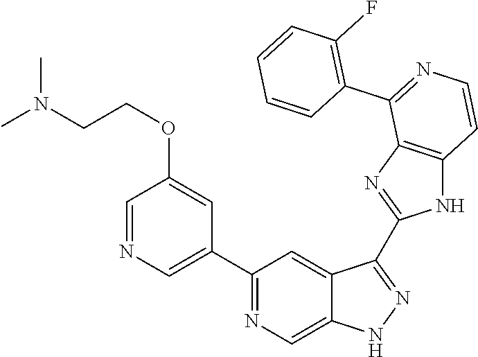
C1(C2=NC=C3C(=C2)C(C2=NC4=C(N2)C=CN=C4C2=C(F)C=CC=C2)=NN3)=CN=CC(OCCN(C)C)=C1
